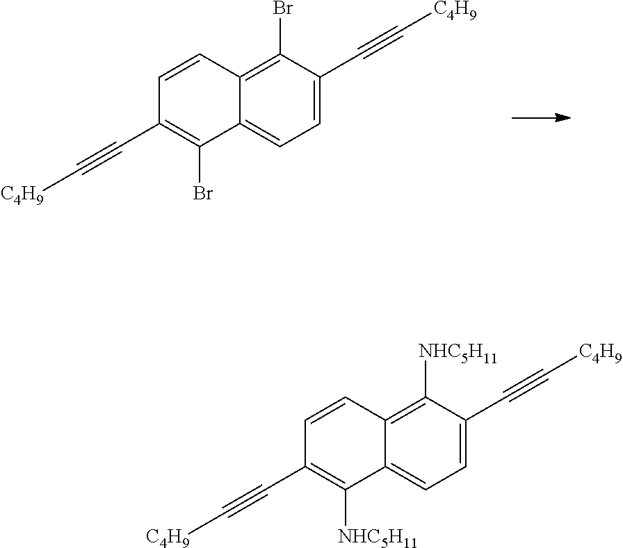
C1=C(C#C[C4H9])C(Br)=C2C(=C1)C(Br)=C(C#C[C4H9])C=C2.C1=C(C#C[C4H9])C([NHC5H11])=C2C(=C1)C([NHC5H11])=C(C#C[C4H9])C=C2
